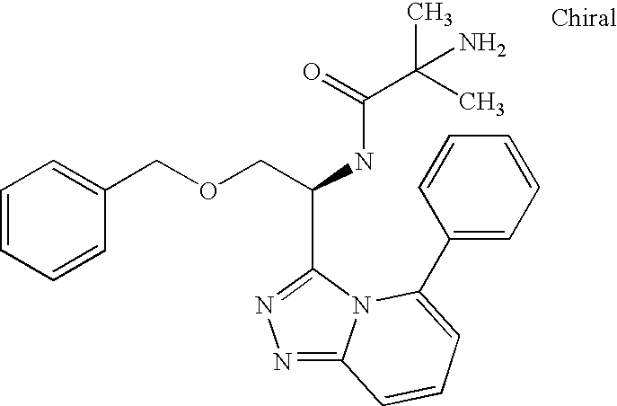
C(C(NC(=O)C(C)(N)C)C1=NN=C2N1C(C1=CC=CC=C1)=CC=C2)OCC1=CC=CC=C1
